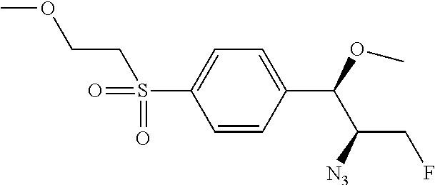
C1=CC(C(OC)C([N3])CF)=CC=C1S(=O)(CCOC)=O
